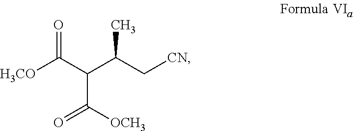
[H3CO]C(C(C(C[CN])C)C([OCH3])=O)=O
